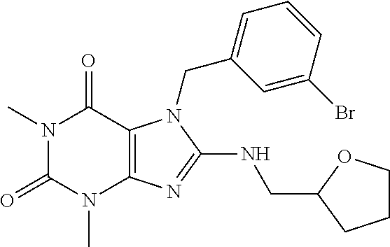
N1(C)C(=O)N(C)C2=C(C1=O)N(CC1=CC=CC(Br)=C1)C(NCC1CCCO1)=N2
